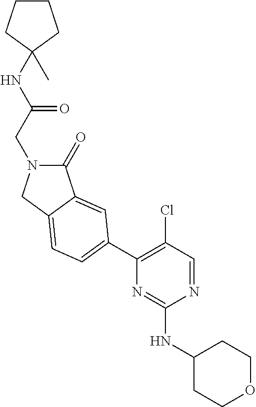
N(C1(C)CCCC1)C(CN1C(=O)C2=CC(C3=C(Cl)C=NC(NC4CCOCC4)=N3)=CC=C2C1)=O
